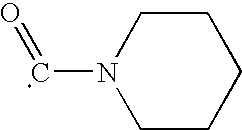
C1CN(C=O)CCC1
